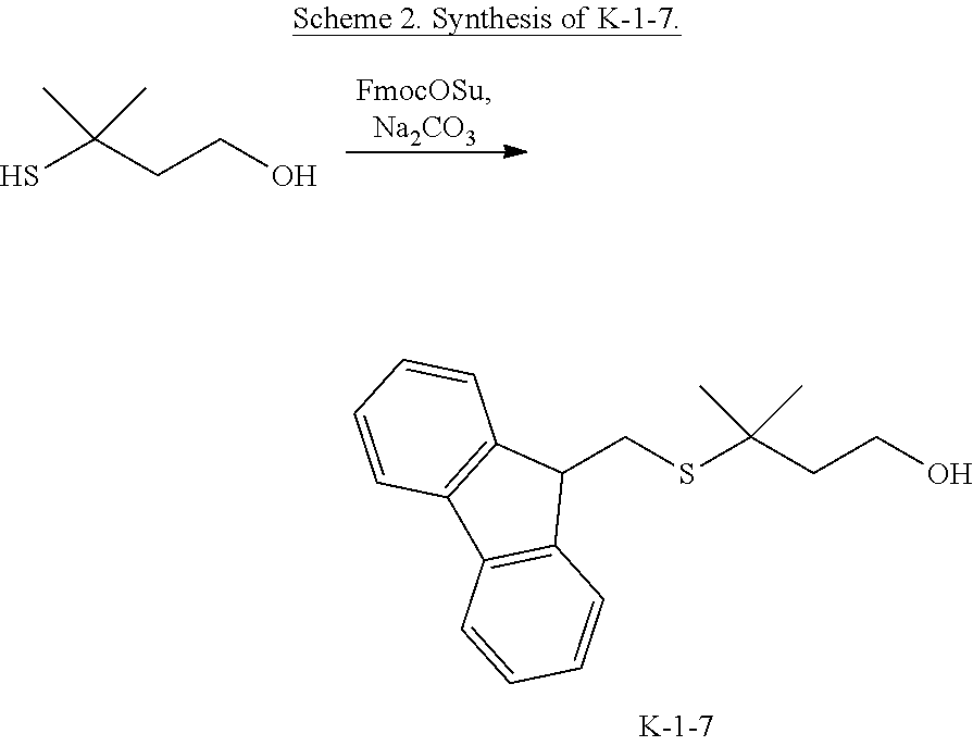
OCCC(SCC1C2=C(C3=C1C=CC=C3)C=CC=C2)(C)C.SC(CCO)(C)C
